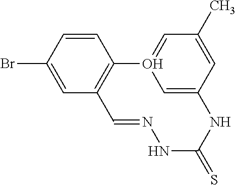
C1=C(Br)C=CC2=C1C=NNC(=S)NC1=CO2=CC(C)=C1
